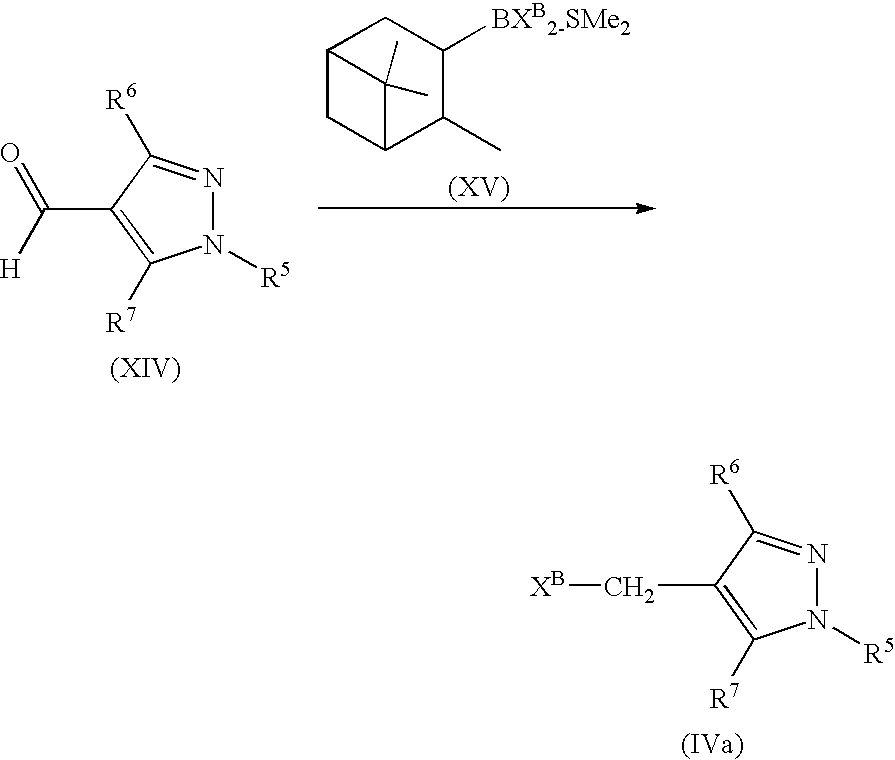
N1([R5])N=C([R6])C(C([H])=O)=C1[R7].C12CC(C(C)C([BXB2-SMe2])C1)C2(C)C.N1([R5])N=C([R6])C(C[XB])=C1[R7]
